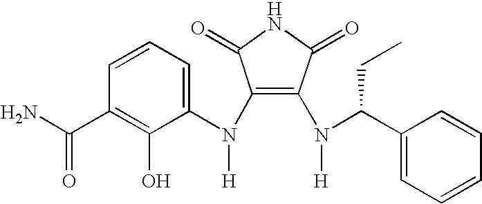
C1(N(C2=CC=CC(C(N)=O)=C2O)[H])=C(N(C(CC)C2=CC=CC=C2)[H])C(=O)NC1=O
